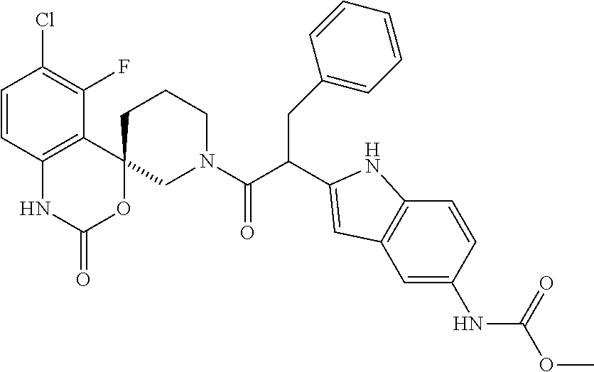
C12=C(C(F)=C(Cl)C=C1)C1(OC(=O)N2)CN(C(C(CC2=CC=CC=C2)C2=CC3=C(C=CC(NC(=O)OC)=C3)N2)=O)CCC1
